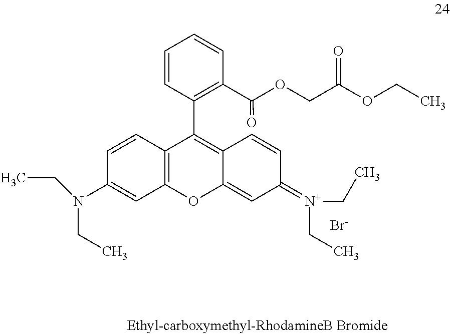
C1=CC2=C(C=C1N(CC)CC)OC1=CC(=[N+](CC)CC)C=CC1=C2C1=C(C(OCC(OCC)=O)=O)C=CC=C1.[Br-]
